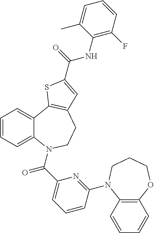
C1=CC=C2C(=C1)C1=C(CCN2C(C2=CC=CC(N3C4=C(OCCC3)C=CC=C4)=N2)=O)C=C(C(=O)NC2=C(F)C=CC=C2C)S1
